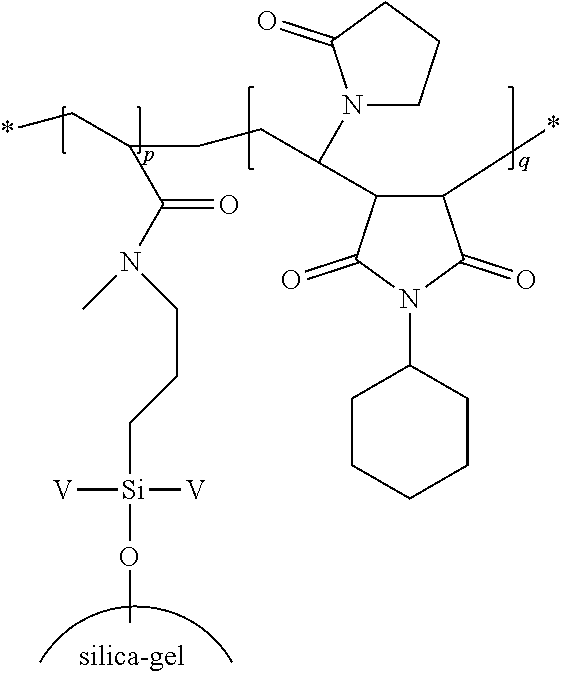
C1(*)C(=O)N(C2CCCCC2)C(=O)C1C(CCC(C*)C(N(C)CCC[Si]([V])([V])OC)=O)N1CCCC1=O
